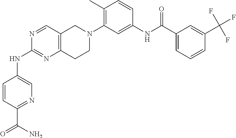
NC(C1=NC=C(NC2=NC3=C(C=N2)CN(C2=C(C)C=CC(NC(C4=CC=CC(C(F)(F)F)=C4)=O)=C2)CC3)C=C1)=O
